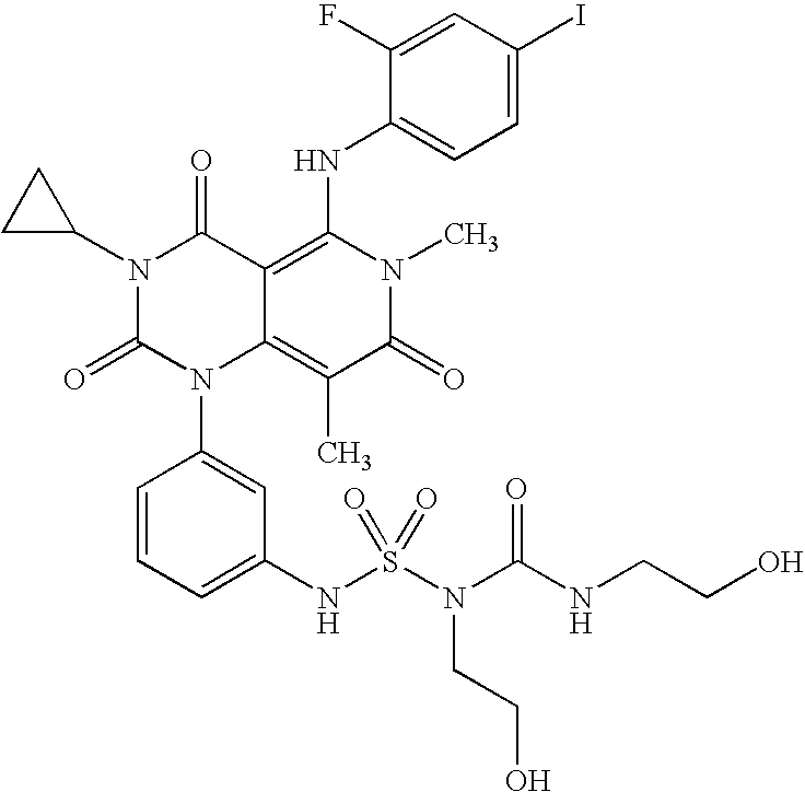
C1(NS(N(C(NCCO)=O)CCO)(=O)=O)=CC=CC(N2C3=C(C)C(=O)N(C)C(NC4=CC=C(I)C=C4F)=C3C(=O)N(C3CC3)C2=O)=C1
